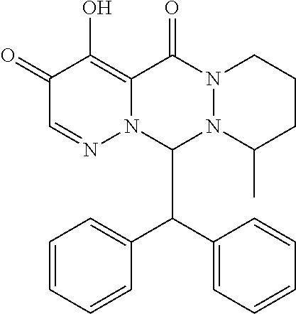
C1(=O)C=NN2C(=C1O)C(=O)N1N(C2C(C2=CC=CC=C2)C2=CC=CC=C2)C(C)CCC1
